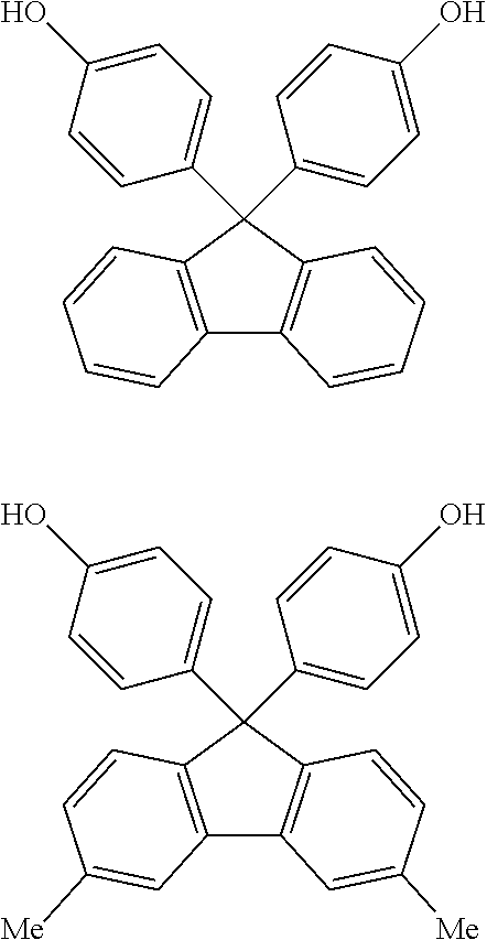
C1(C2=CC=C(O)C=C2)(C2=CC=C(O)C=C2)C2=C(C3=C1C=CC=C3)C=CC=C2.C1(C2=CC=C(O)C=C2)(C2=CC=C(O)C=C2)C2=C(C3=C1C=CC([Me])=C3)C=C([Me])C=C2
